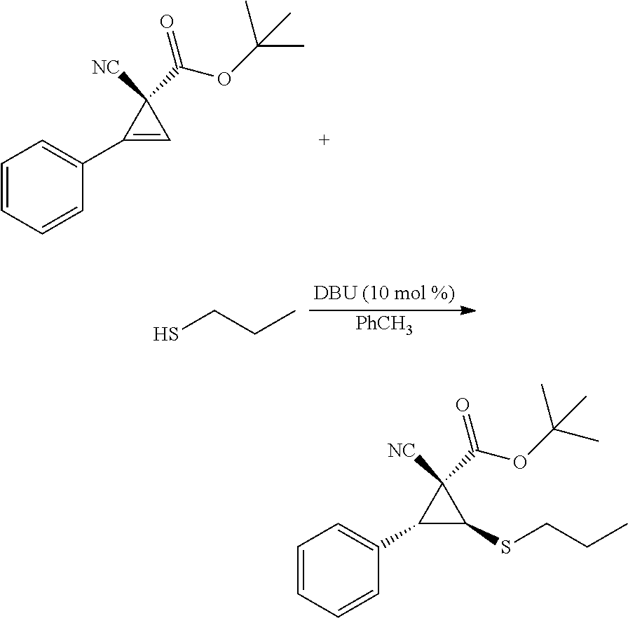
SCCC.[PhCH3].C1=CC=CC(C2=CC2(C(OC(C)(C)C)=O)[NC])=C1.C1=CC=CC(C2C(SCCC)C2(C(OC(C)(C)C)=O)[NC])=C1
